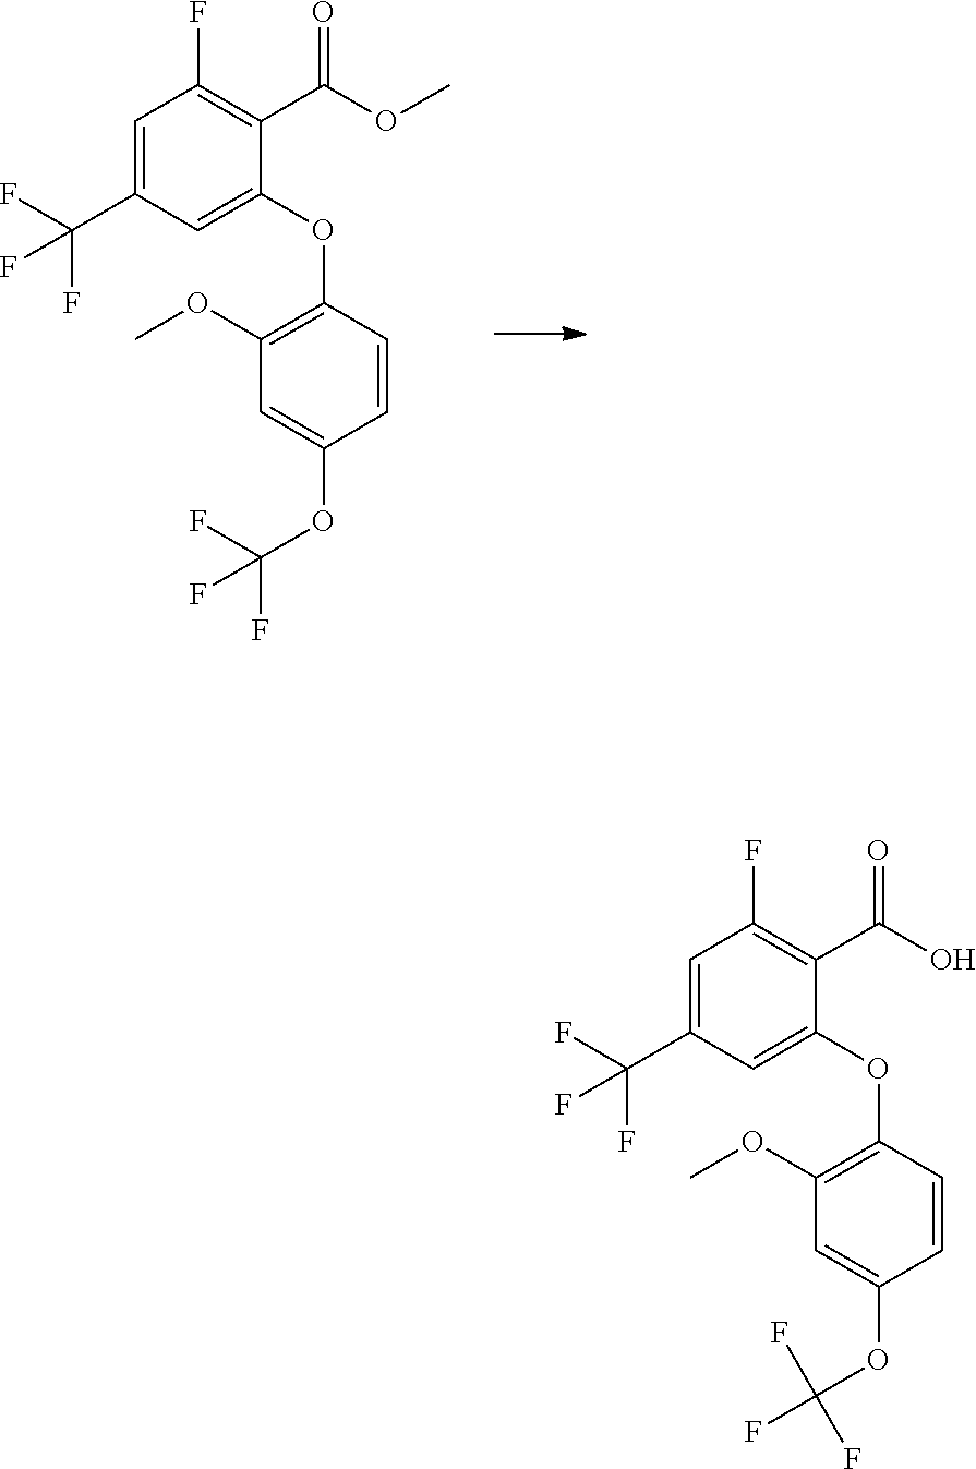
C1=C(C(F)(F)F)C=C(OC2=C(OC)C=C(OC(F)(F)F)C=C2)C(C(OC)=O)=C1F.C1=C(C(F)(F)F)C=C(OC2=C(OC)C=C(OC(F)(F)F)C=C2)C(C(O)=O)=C1F
